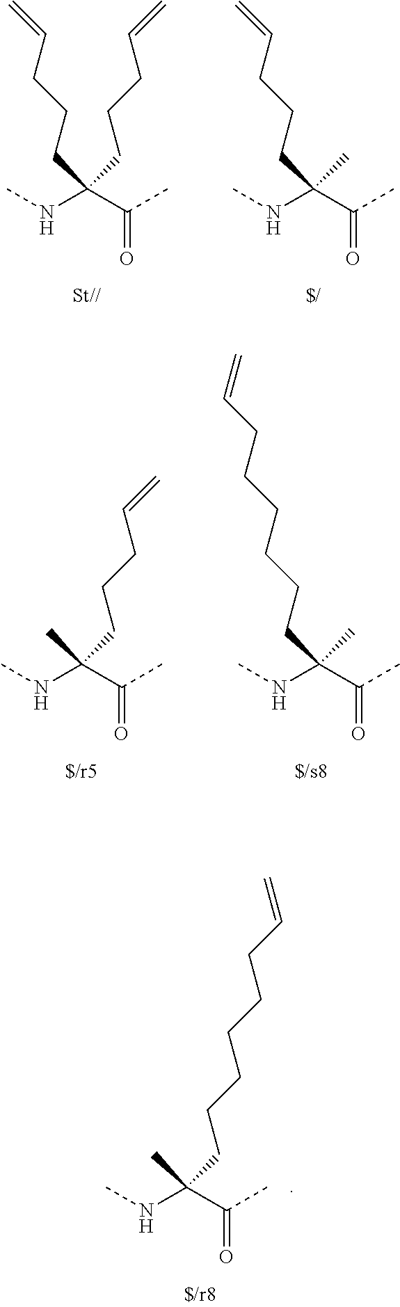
CNC(C(=O)C)(C)CCCCCCC=C.CNC(C(=O)C)(CCCC=C)CCCC=C.CNC(C(=O)C)(CCCC=C)C.CNC(C(=O)C)(C)CCCC=C.CNC(C(=O)C)(CCCCCCC=C)C
